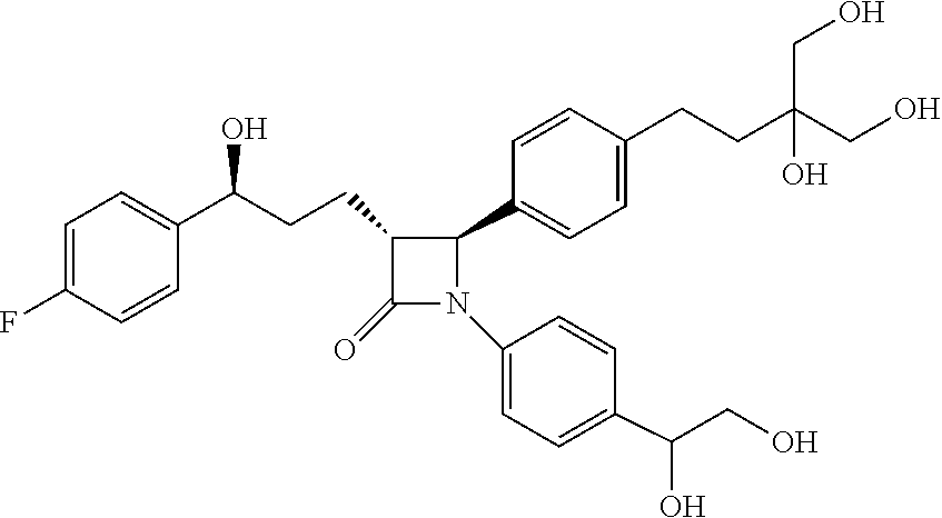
C1(CCC(C2=CC=C(F)C=C2)O)C(=O)N(C2=CC=C(C(CO)O)C=C2)C1C1=CC=C(CCC(CO)(O)CO)C=C1
